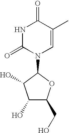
C1(O)C(CO)OC(N2C=C(C)C(=O)NC2=O)C1O
